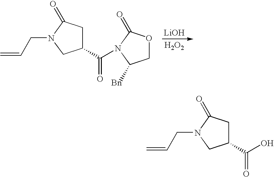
C1(C(=O)N2C(=O)OCC2[Bn])CC(=O)N(CC=C)C1.[LiOH].[H2O2].C1(C(=O)O)CC(=O)N(CC=C)C1
